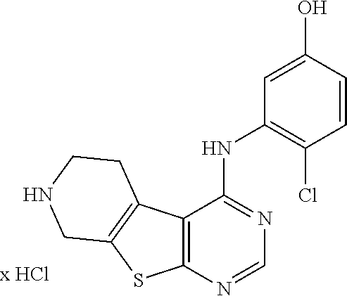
C1=CC(O)=CC(NC2=NC=NC3=C2C2=C(S3)CNCC2)=C1Cl
